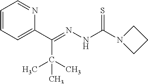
C1=CC=C(C(=NNC(=S)N2CCC2)C(C)(C)C)N=C1
